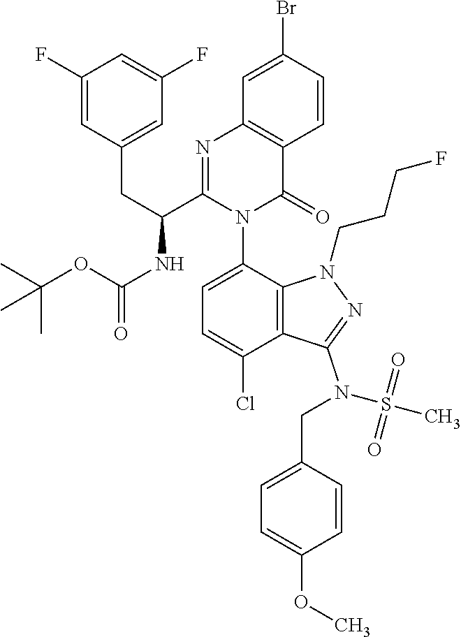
C1(F)=CC(CC(C2=NC3=C(C(=O)N2C2=CC=C(Cl)C4=C2N(CCCF)N=C4N(S(=O)(=O)C)CC2=CC=C(OC)C=C2)C=CC(Br)=C3)NC(OC(C)(C)C)=O)=CC(F)=C1
